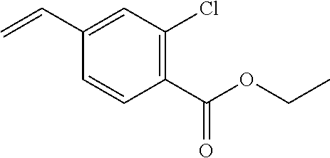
C1(C=C)=CC(Cl)=C(C(OCC)=O)C=C1
